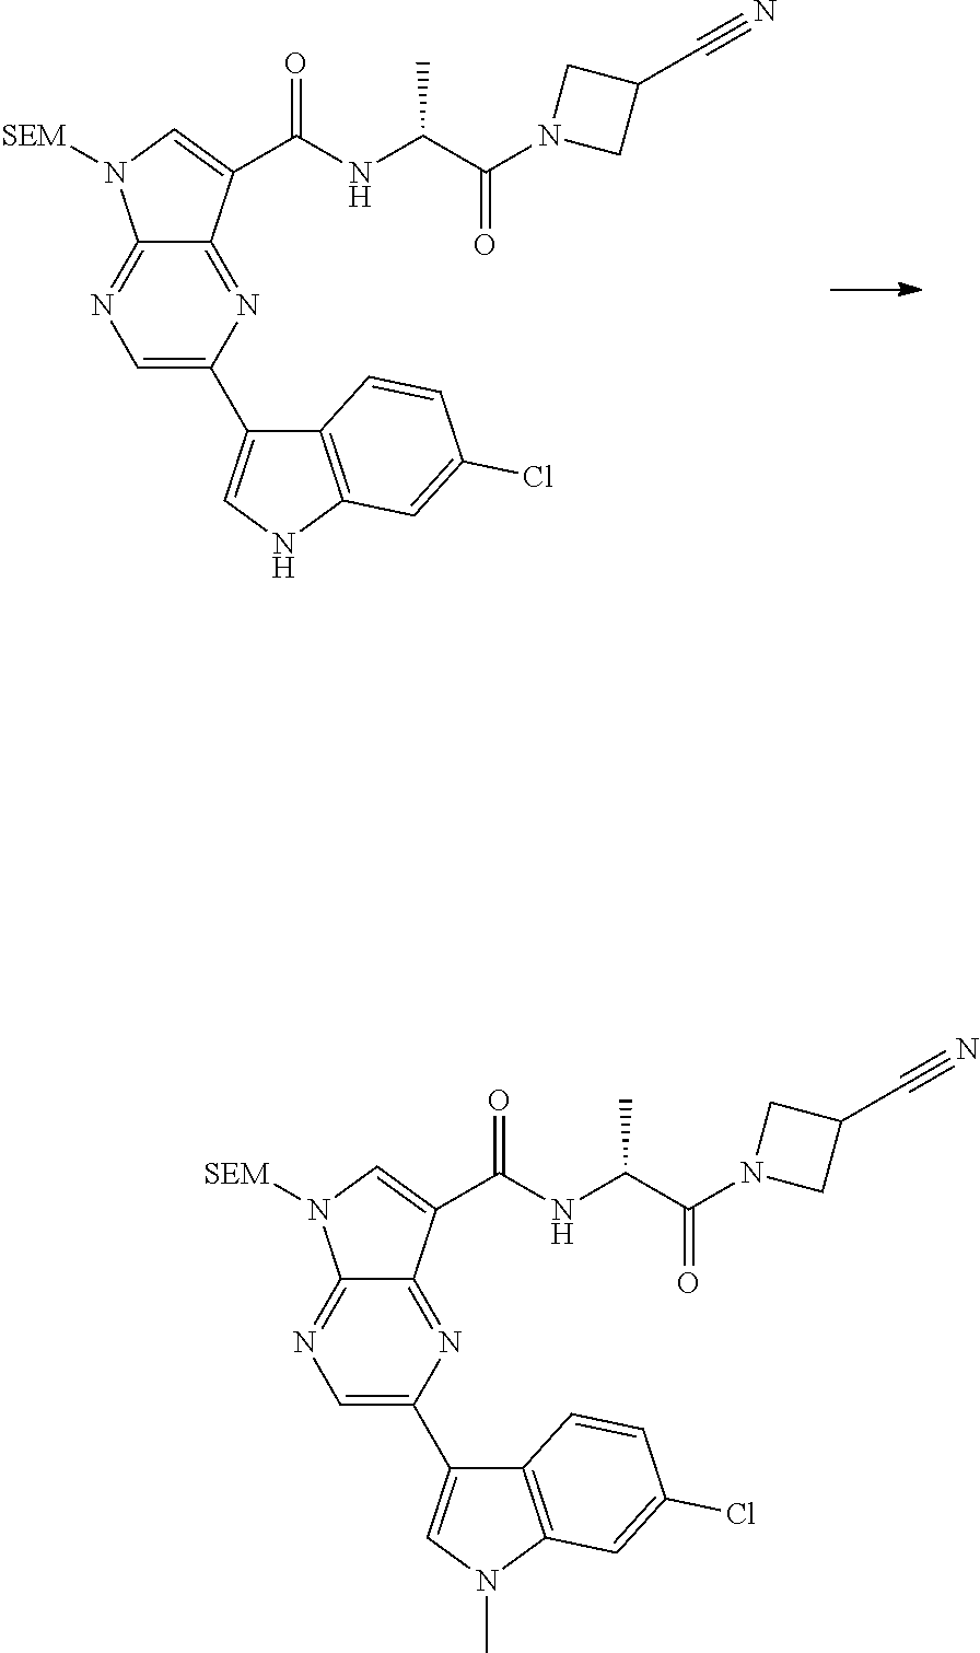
C1=C(C2=CNC3=C2C=CC(Cl)=C3)N=C2C(=N1)N([SEM])C=C2C(NC(C(N1CC(C#N)C1)=O)C)=O.C1=C(C2=CN(C)C3=C2C=CC(Cl)=C3)N=C2C(=N1)N([SEM])C=C2C(NC(C(N1CC(C#N)C1)=O)C)=O
